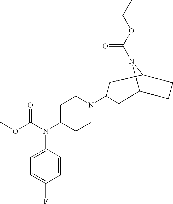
C12N(C(OCC)=O)C(CC1)CC(N1CCC(N(C(OC)=O)C3=CC=C(F)C=C3)CC1)C2
